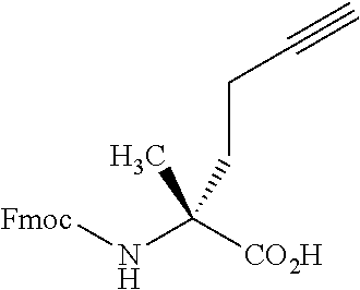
CC(N[Fmoc])([CO2H])CCC#C
